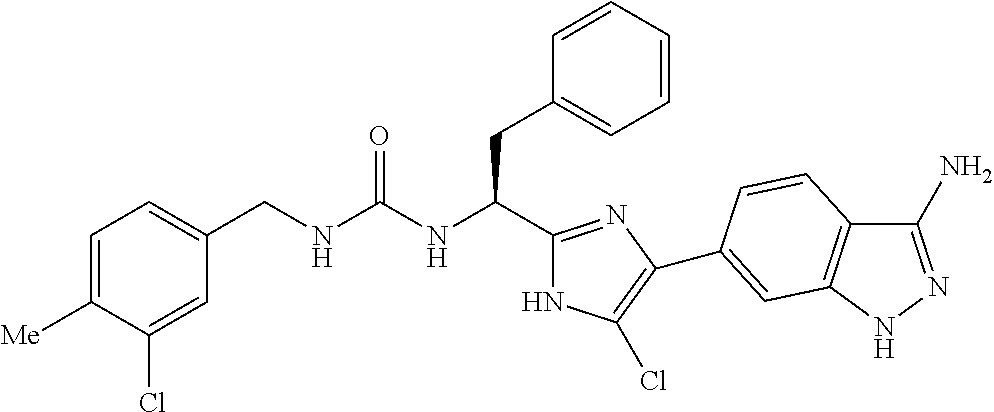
C(NC(CC1=CC=CC=C1)C1=NC(C2=CC3=C(C(N)=NN3)C=C2)=C(Cl)N1)(=O)NCC1=CC=C([Me])C(Cl)=C1
